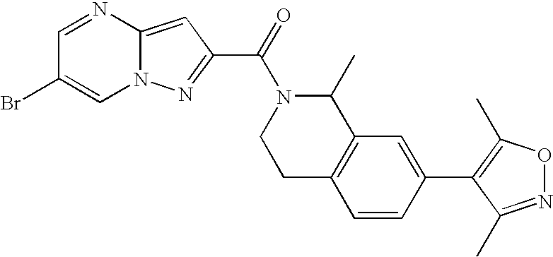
C1=NC2=CC(C(=O)N3CCC4=C(C3C)C=C(C3=C(C)ON=C3C)C=C4)=NN2C=C1Br
